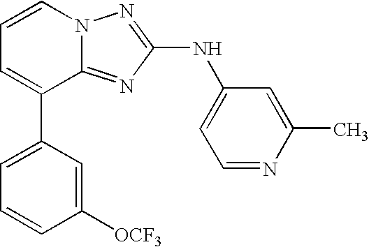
C1=C(C2=CC=CN3C2=NC(NC2=CC=NC(C)=C2)=N3)C=C([OCF3])C=C1
